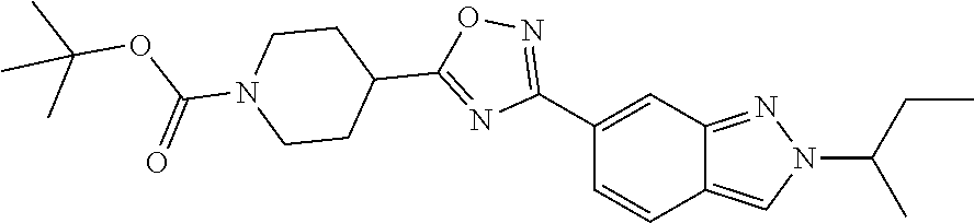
C1=CC2=CN(C(CC)C)N=C2C=C1C1=NOC(C2CCN(C(OC(C)(C)C)=O)CC2)=N1
